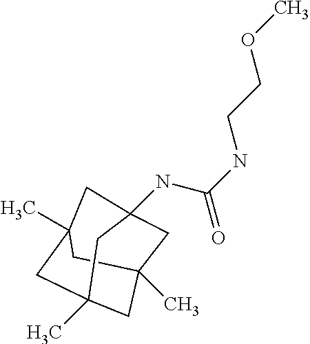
C1C2(C)CC3(C)CC(C)(CC1(NC(=O)NCCOC)C3)C2
